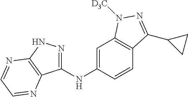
C1(NC2=CC3=C(C=C2)C(C2CC2)=NN3[D3C])=NNC2=C1N=CC=N2
